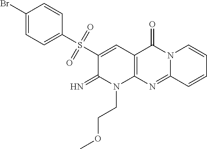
C1(Br)=CC=C(S(C2=CC3=C(N(CCOC)C2=N)N=C2N(C3=O)C=CC=C2)(=O)=O)C=C1
